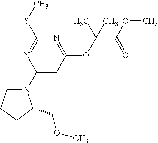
C1(N2CCCC2COC)=CC(OC(C(OC)=O)(C)C)=NC(SC)=N1
